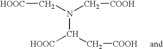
C(N(C[COOH])C([HOOC])C[COOH])[HOOC]
